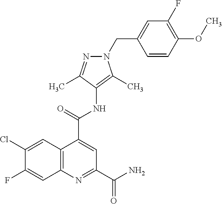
C12=C(N=C(C(=O)N)C=C1C(=O)NC1=C(C)N(CC3=CC(F)=C(OC)C=C3)N=C1C)C=C(F)C(Cl)=C2
